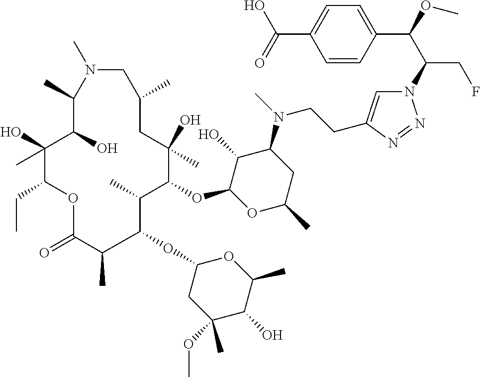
N1=NN(C(C(C2=CC=C(C(=O)O)C=C2)OC)CF)C=C1CCN(C1C(O)C(OC2C(C)C(OC3CC(OC)(C)C(O)C(C)O3)C(C)C(=O)OC(CC)C(O)(C)C(O)C(C)N(C)CC(C)CC2(O)C)OC(C)C1)C
